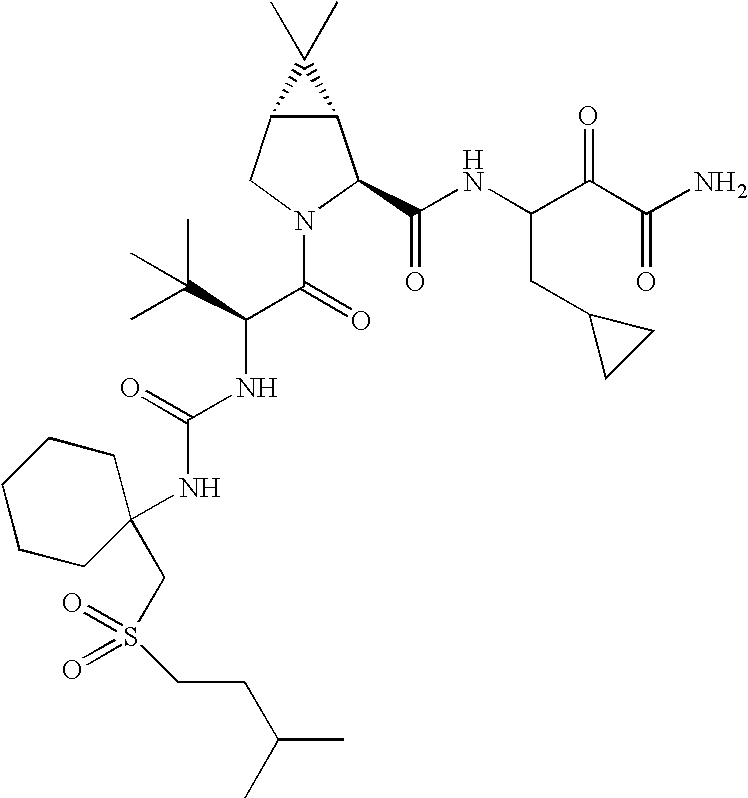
C12C(CN(C(C(NC(=O)NC3(CS(=O)(=O)CCC(C)C)CCCCC3)C(C)(C)C)=O)C1C(NC(C(C(N)=O)=O)CC1CC1)=O)C2(C)C
